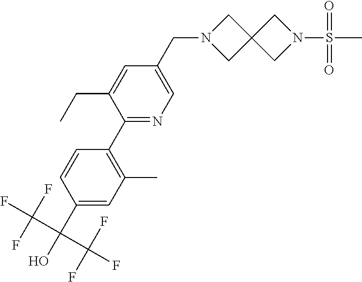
C1(C(O)(C(F)(F)F)C(F)(F)F)=CC(C)=C(C2=NC=C(CN3CC4(C3)CN(S(C)(=O)=O)C4)C=C2CC)C=C1
